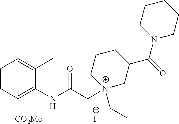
C1=CC([CO2Me])=C(NC(C[N+]2(CC)CC(C(=O)N3CCCCC3)CCC2)=O)C(C)=C1.[I-]
